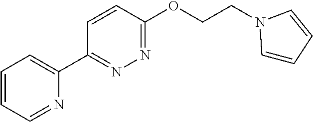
C1=CC=NC(C2=NN=C(OCCN3C=CC=C3)C=C2)=C1
